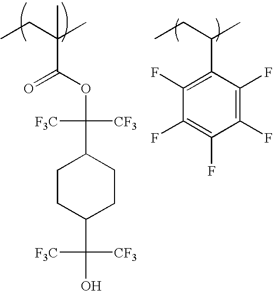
CCC(C)(C(=O)OC(C1CCC(C(O)([CF3])[F3C])CC1)([CF3])[F3C])C.CCC(C)C1=C(F)C(F)=C(F)C(F)=C1F
